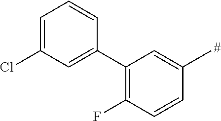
C1=C(Cl)C=C(C2=C(F)C=CC(C)=C2)C=C1
